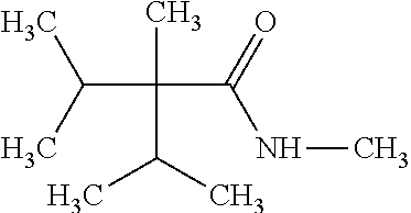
C(C(C(=O)NC)(C)C(C)C)(C)C
